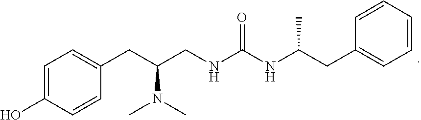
C1=C(O)C=CC(CC(CNC(NC(CC2=CC=CC=C2)C)=O)N(C)C)=C1
